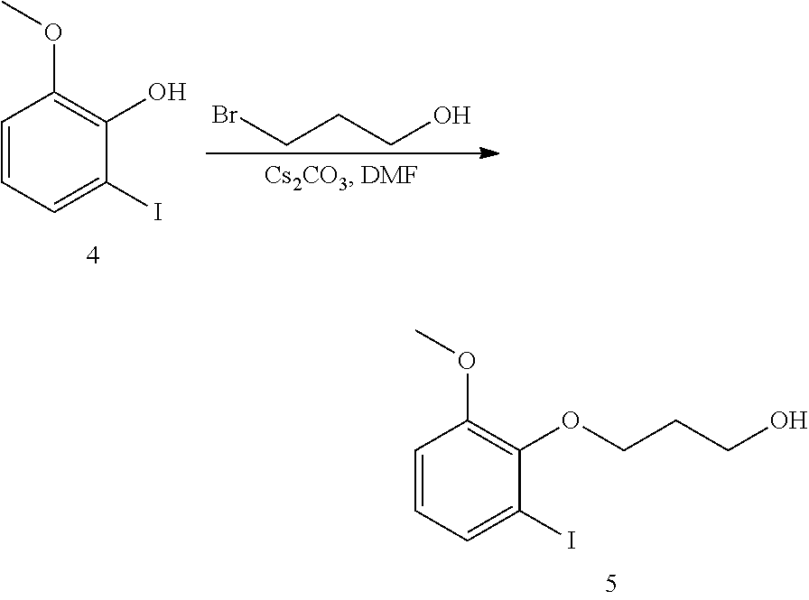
C1=CC=C(I)C(OCCCO)=C1OC.C1=CC=C(I)C(O)=C1OC.BrCCCO
